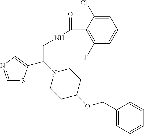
C1=NC=C(C(N2CCC(OCC3=CC=CC=C3)CC2)CNC(=O)C2=C(F)C=CC=C2Cl)S1
